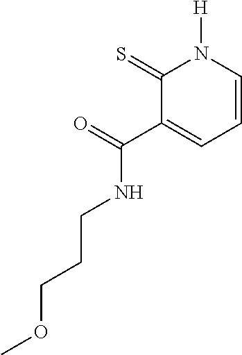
C1=CN([H])C(=S)C(C(NCCCOC)=O)=C1
